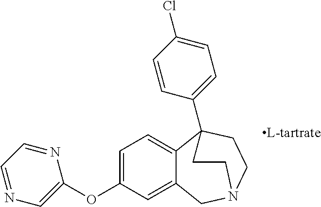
C1=NC=C(OC2=CC=C3C(=C2)CN2CCC3(C3=CC=C(Cl)C=C3)CC2)N=C1
